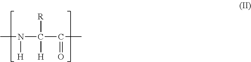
CN([H])C([R])([H])C(C)=O
